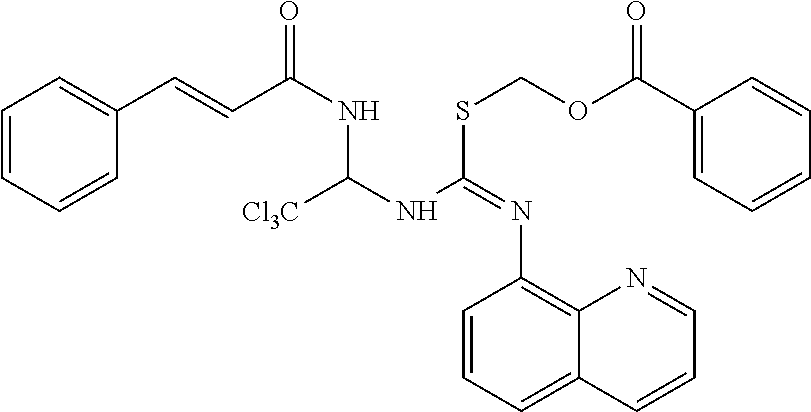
C1=CC=CC(C=CC(NC(NC(SCOC(C2=CC=CC=C2)=O)=NC2=C3C(=CC=C2)C=CC=N3)[Cl3C])=O)=C1
